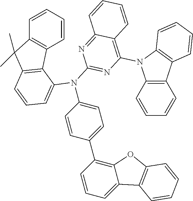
C1=CC=CC2=C1C1=C(C2(C)C)C=CC=C1N(C1=CC=C(C2=C3C(=CC=C2)C2=C(O3)C=CC=C2)C=C1)C1=NC(N2C3=C(C=CC=C3)C3=C2C=CC=C3)=C2C(=N1)C=CC=C2
